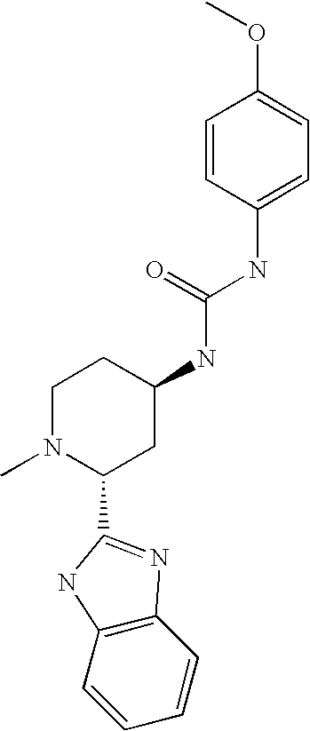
C1=CC(NC(=O)NC2CCN(C)C(C3=NC4=C(C=CC=C4)N3)C2)=CC=C1OC
